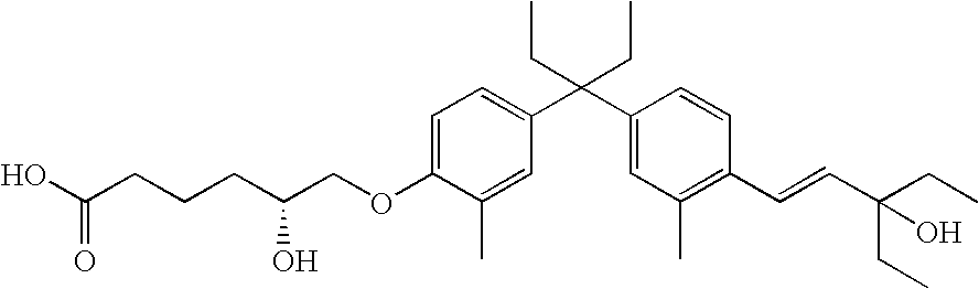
C1=C(OCC(CCCC(O)=O)O)C(C)=CC(C(C2=CC(C)=C(C=CC(CC)(CC)O)C=C2)(CC)CC)=C1
